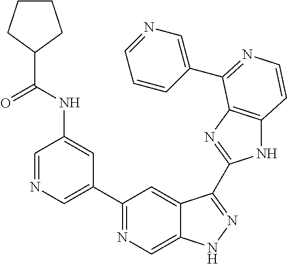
C1=NC=C(C2=NC=C3C(=C2)C(C2=NC4=C(N2)C=CN=C4C2=CN=CC=C2)=NN3)C=C1NC(C1CCCC1)=O
